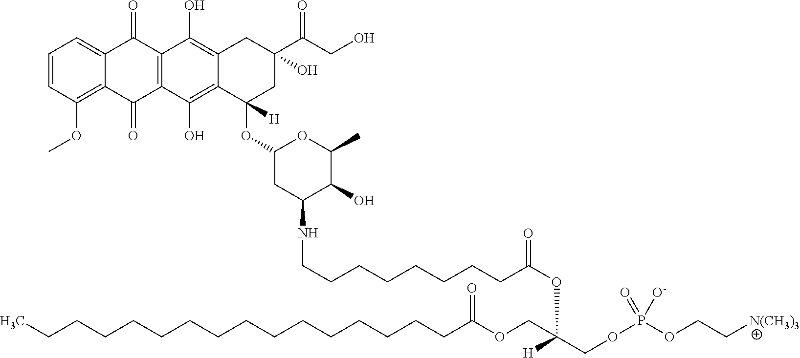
C1=CC(OC)=C2C(=C1)C(=O)C1=C(C2=O)C(O)=C2C(=C1O)CC(C(CO)=O)(O)CC2(OC1CC(NCCCCCCCCC(OC(COC(CCCCCCCCCCCCCCCC)=O)(COP(OCC[N(CH3)3])(=O)[O-])[H])=O)C(O)C(C)O1)[H]
